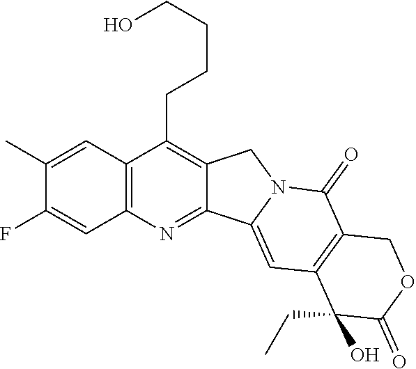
C1(C)=CC2=C(C=C1F)N=C1C(=C2CCCCO)CN2C1=CC1=C(C2=O)COC(=O)C1(CC)O
